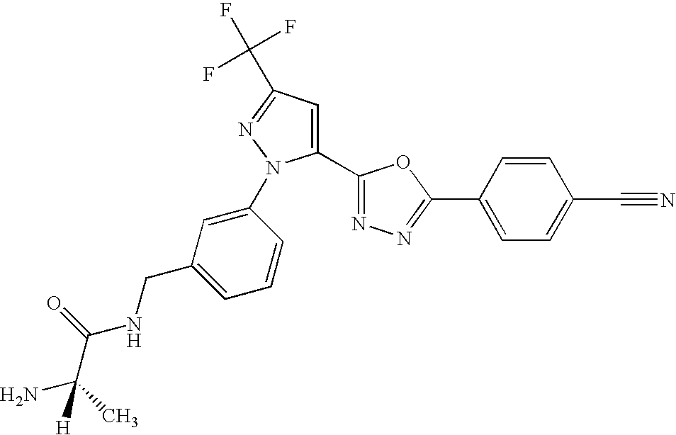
C1=C(C2=NN=C(C3=CC=C(C#N)C=C3)O2)N(C2=CC(CNC(C(C)(N)[H])=O)=CC=C2)N=C1C(F)(F)F
